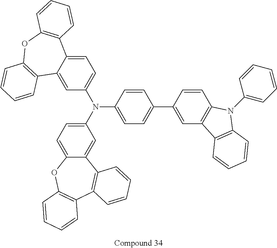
C12=CC=C(N(C3=CC=C(C4=CC5=C(C=C4)N(C4=CC=CC=C4)C4=C5C=CC=C4)C=C3)C3=CC=C4C(=C3)C3=C(OC5=C4C=CC=C5)C=CC=C3)C=C1C1=C(C3=C(O2)C=CC=C3)C=CC=C1
